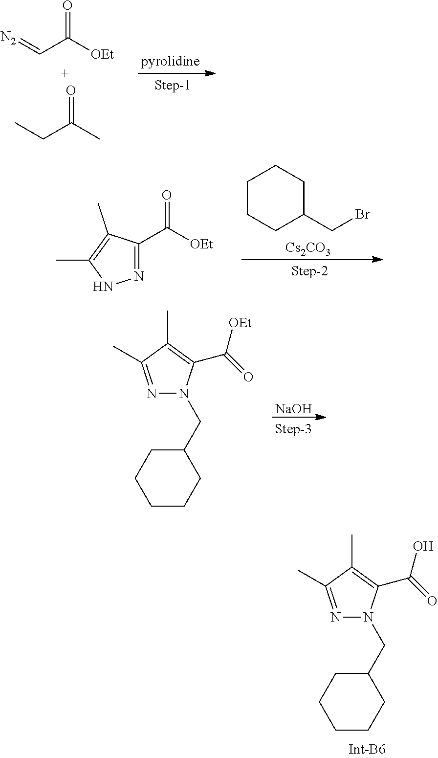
N1=C(C)C(C)=C(C(=O)[OEt])N1CC1CCCCC1.[NaOH].C(C([OEt])=O)=[N2].C(C(C)=O)C.N1N=C(C([OEt])=O)C(C)=C1C.C1CCCC(CBr)C1.[Cs2CO3].N1=C(C)C(C)=C(C(=O)O)N1CC1CCCCC1
